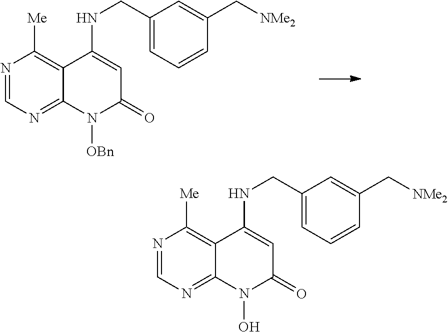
N1=CN=C2C(=C1[Me])C(NCC1=CC=CC(C[NMe2])=C1)=CC(=O)N2O.N1=CN=C2C(=C1[Me])C(NCC1=CC=CC(C[NMe2])=C1)=CC(=O)N2[OBn]
